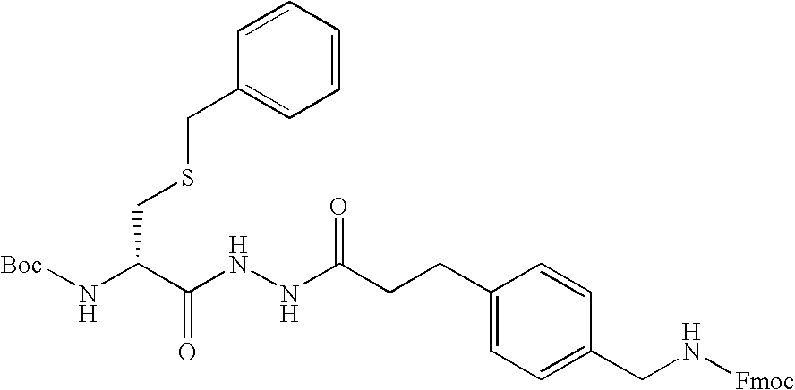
C(C(N[Boc])C(NNC(=O)CCC1=CC=C(CN[Fmoc])C=C1)=O)SCC1=CC=CC=C1
